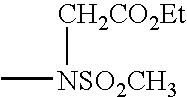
[CH2CO2Et][NSO2CH3]C
